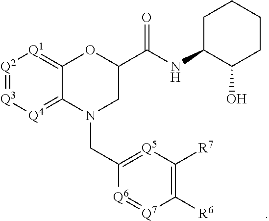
[Q2]1=[Q3][Q4]=C2C(=[Q1]1)OC(C(NC1C(O)CCCC1)=O)CN2CC1=[Q5]C([R7])=C([R6])[Q7]=[Q6]1
